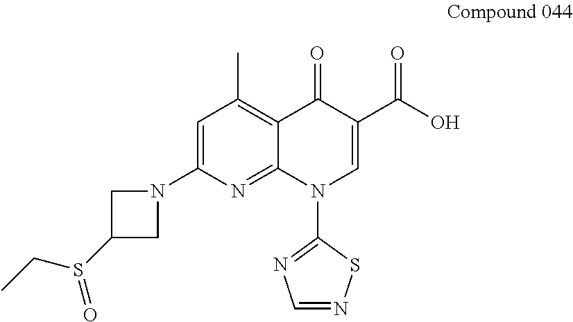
C1=C(N2CC(S(CC)=O)C2)N=C2C(=C1C)C(=O)C(C(O)=O)=CN2C1=NC=NS1
